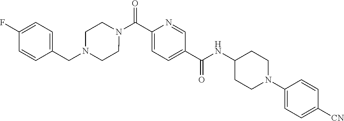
N(C(C1=CC=C(C(=O)N2CCN(CC3=CC=C(F)C=C3)CC2)N=C1)=O)C1CCN(C2=CC=C([CN])C=C2)CC1
